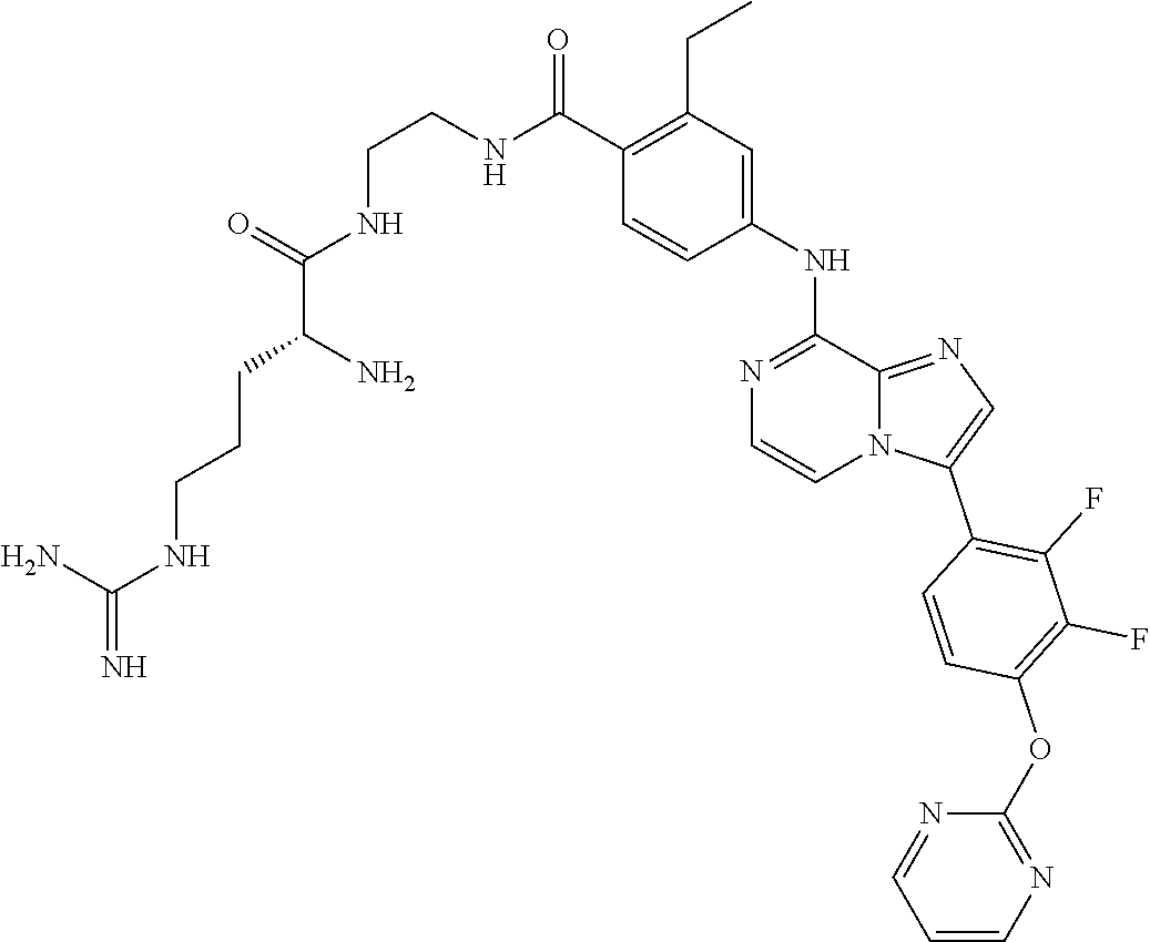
O(C1=C(F)C(F)=C(C2=CN=C3N2C=CN=C3NC2=CC(CC)=C(C(=O)NCCNC(C(CCCNC(=N)N)N)=O)C=C2)C=C1)C1=NC=CC=N1
